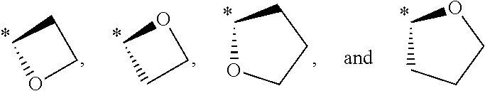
C1CCO1.C1OCC1.C1OCCC1.C1CCCO1
